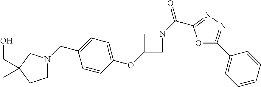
C1N(CC2=CC=C(OC3CN(C(C4=NN=C(C5=CC=CC=C5)O4)=O)C3)C=C2)CC(CO)(C)C1
